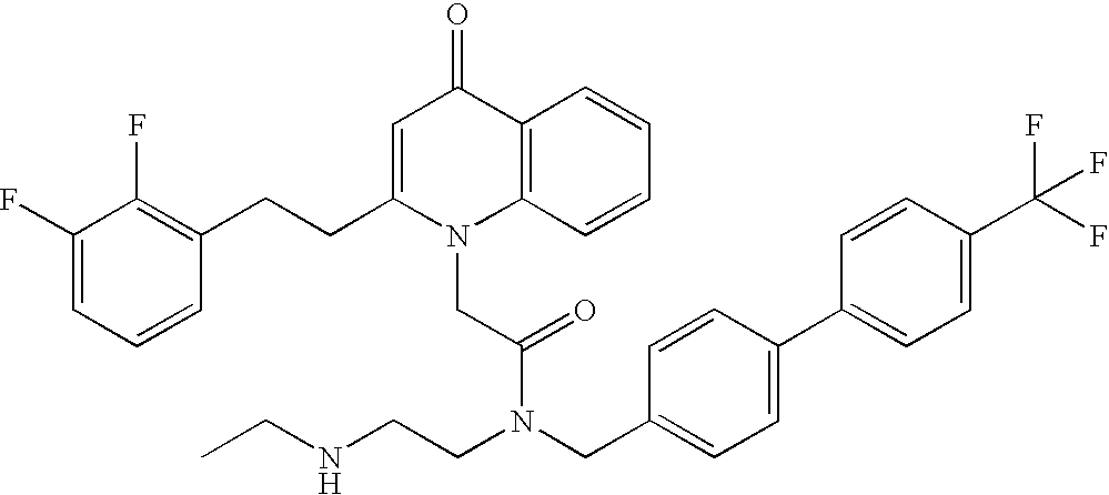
C1=C(CCC2=C(F)C(F)=CC=C2)N(CC(N(CCNCC)CC2=CC=C(C3=CC=C(C(F)(F)F)C=C3)C=C2)=O)C2=C(C1=O)C=CC=C2
